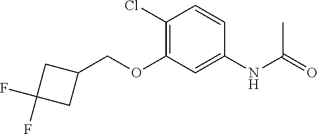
C1(Cl)=C(OCC2CC(F)(F)C2)C=C(NC(=O)C)C=C1
